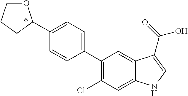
C1(C2=C(Cl)C=C3C(=C2)C(C(=O)O)=CN3)=CC=C(C2OCCC2)C=C1
